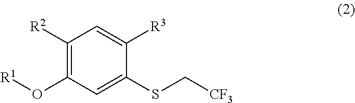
C1([R2])=C(O[R1])C=C(SC[CF3])C([R3])=C1
